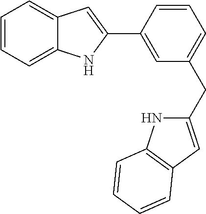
C1=CC=C2C(=C1)C=C(C1=CC(CC3=CC4=C(N3)C=CC=C4)=CC=C1)N2
